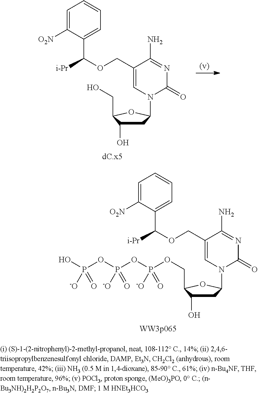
C1(COC([i-Pr])C2=CC=CC=C2[O2N])=CN(C2CC(O)C(CO)O2)C(=O)N=C1N.C1(COC([i-Pr])C2=CC=CC=C2[O2N])=CN(C2CC(O)C(COP(=O)(OP(=O)(OP(O)(=O)[-O])[-O])[-O])O2)C(=O)N=C1N
